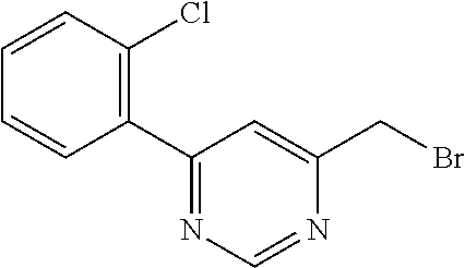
C1(C2=NC=NC(CBr)=C2)=C(Cl)C=CC=C1
